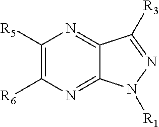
C1([R5])=C([R6])N=C2C(=N1)C([R3])=NN2[R1]
